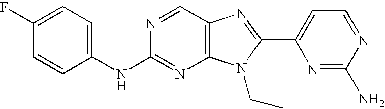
N(C1=NC2=C(C=N1)N=C(C1=CC=NC(N)=N1)N2CC)C1=CC=C(F)C=C1
